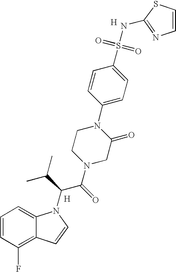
C1=CC(F)=C2C(=C1)N(C(C(N1CC(=O)N(C3=CC=C(S(=O)(=O)NC4=NC=CS4)C=C3)CC1)=O)C(C)C)C=C2.[H].[H]
